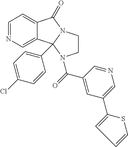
C1=NC=C2C(=C1)C(=O)N1CCN(C(C3=CC(C4=CC=CS4)=CN=C3)=O)C21C1=CC=C(Cl)C=C1
